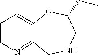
C1=CN=C2C(=C1)OC(CC)CNC2
